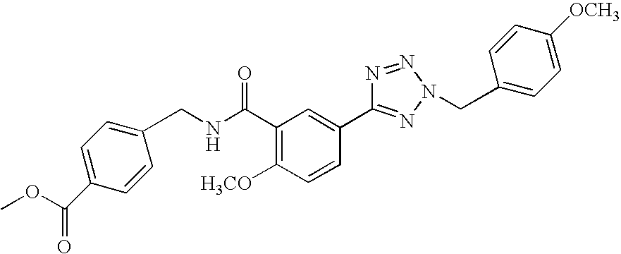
C1(C(NCC2=CC=C(C(OC)=O)C=C2)=O)=C([H3CO])C=CC(C2=NN(CC3=CC=C([OCH3])C=C3)N=N2)=C1
